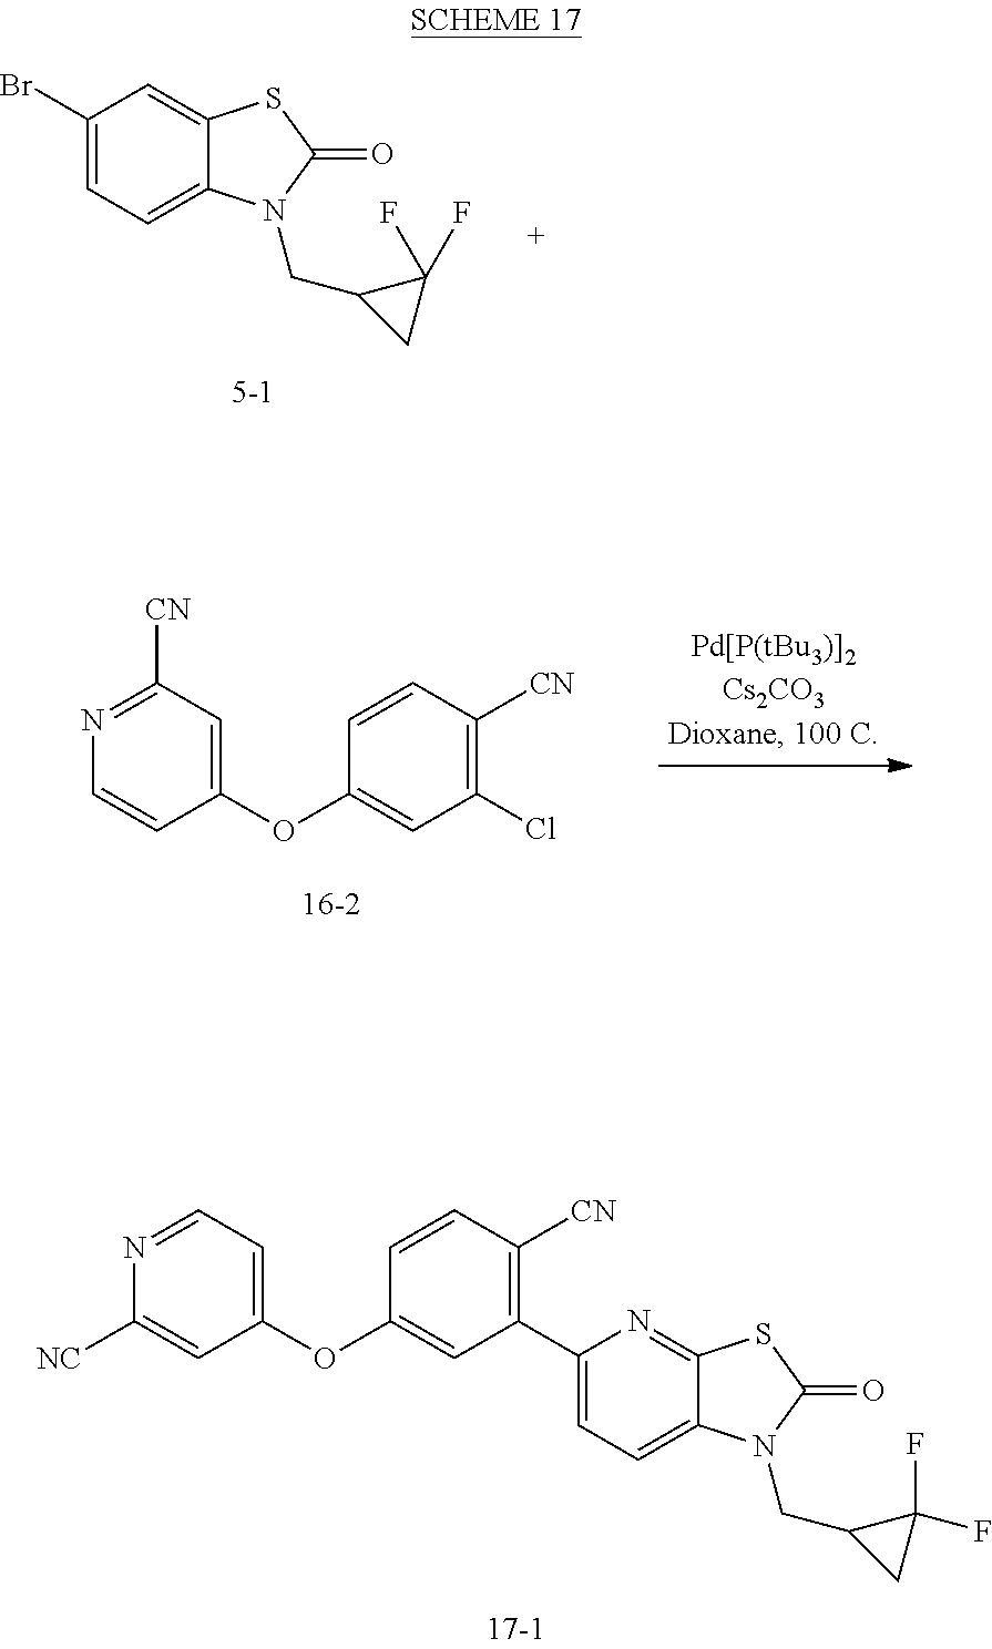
C1(C2=C([CN])C=CC(OC3=CC=NC([NC])=C3)=C2)=CC=C2C(=N1)SC(=O)N2CC1CC1(F)F.C1(Br)=CC=C2C(=C1)SC(=O)N2CC1CC1(F)F.ClC1=C([CN])C=CC(OC2=CC([CN])=NC=C2)=C1
